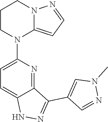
C12=NC(N3C4=CC=NN4CCC3)=CC=C1NN=C2C1=CN(C)N=C1
